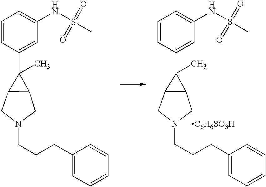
C1=CC(C2(C)C3C2CN(CCCC2=CC=CC=C2)C3)=CC(NS(C)(=O)=O)=C1.[C6H6SO3H].C1=CC(C2(C)C3C2CN(CCCC2=CC=CC=C2)C3)=CC(NS(C)(=O)=O)=C1
